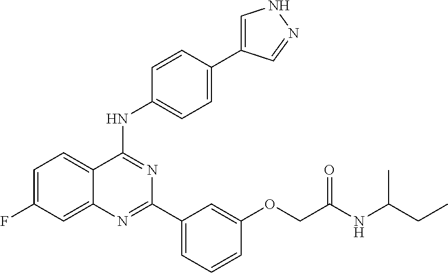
C1=C(F)C=C2C(=C1)C(NC1=CC=C(C3=CNN=C3)C=C1)=NC(C1=CC=CC(OCC(NC(CC)C)=O)=C1)=N2
